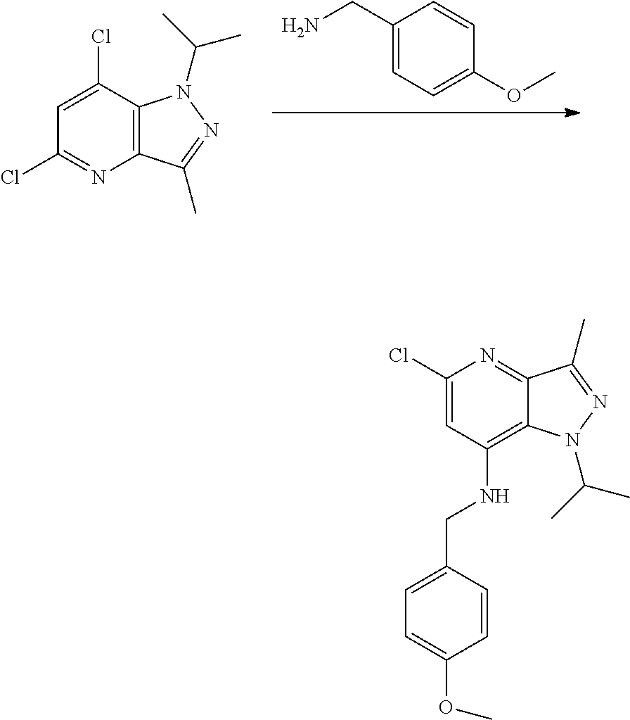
C1(CN)=CC=C(OC)C=C1.C12=C(N(C(C)C)N=C1C)C(Cl)=CC(Cl)=N2.C1(Cl)=CC(NCC2=CC=C(OC)C=C2)=C2C(=N1)C(C)=NN2C(C)C
